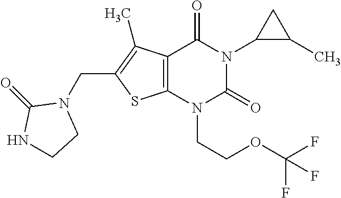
C12=C(N(CCOC(F)(F)F)C(=O)N(C3C(C)C3)C1=O)SC(CN1C(=O)NCC1)=C2C
